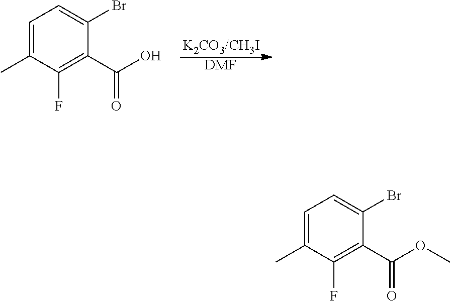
C1=C(C)C(F)=C(C(O)=O)C(Br)=C1.[DMF].C1=C(C)C(F)=C(C(OC)=O)C(Br)=C1
